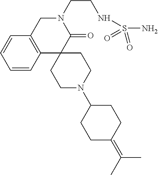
C1C2=C(C3(C(=O)N1CCNS(N)(=O)=O)CCN(C1CCC(=C(C)C)CC1)CC3)C=CC=C2
